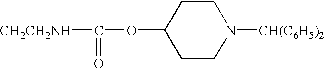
C1CN([CH(C6H5)2])CCC1OC(=O)[CH2CH2NH]
